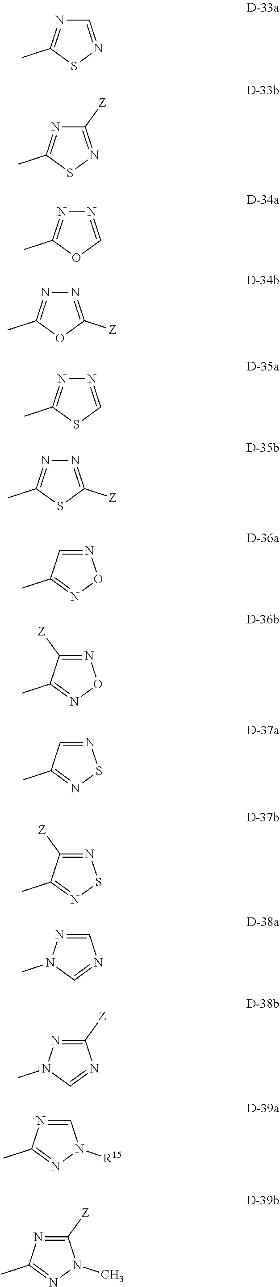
C1=NSC(C)=N1.C1([Z])=NSC(C)=N1.N1=COC(C)=N1.N1=C([Z])OC(C)=N1.N1=CSC(C)=N1.N1=C([Z])SC(C)=N1.N1=CC(C)=NO1.N1=C([Z])C(C)=NO1.N1=CC(C)=NS1.N1=C([Z])C(C)=NS1.C1=NN(C)C=N1.C1([Z])=NN(C)C=N1.C1=NC(C)=NN1[R15].C1([Z])=NC(C)=NN1C
